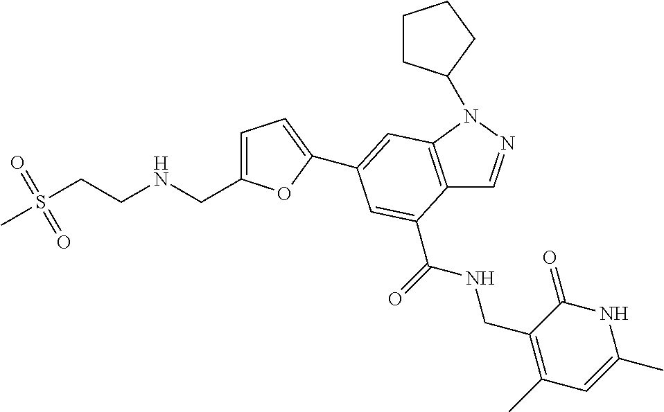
C12=C(N(C3CCCC3)N=C1)C=C(C1=CC=C(CNCCS(C)(=O)=O)O1)C=C2C(=O)NCC1=C(C)C=C(C)NC1=O
